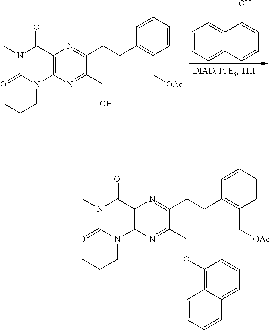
C12=C(N=C(CO)C(CCC3=C(C[OAc])C=CC=C3)=N1)N(CC(C)C)C(=O)N(C)C2=O.C1=CC=C2C(=C1)C(O)=CC=C2.C12=C(N=C(COC3=C4C(=CC=C3)C=CC=C4)C(CCC3=C(C[OAc])C=CC=C3)=N1)N(CC(C)C)C(=O)N(C)C2=O
